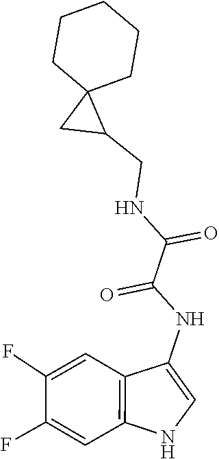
C1C(CNC(C(=O)NC2=CNC3=C2C=C(F)C(F)=C3)=O)C12CCCCC2
